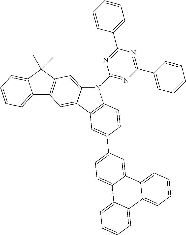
C12=CC=CC=C1C(C)(C)C1=C2C=C2C(=C1)N(C1=NC(C3=CC=CC=C3)=NC(C3=CC=CC=C3)=N1)C1=C2C=C(C2=CC=C3C(=C2)C2=CC=CC=C2C2=CC=CC=C32)C=C1
